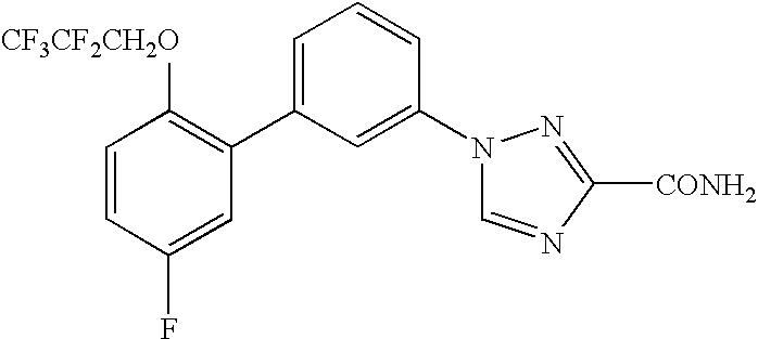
C1(C2=CC=CC(N3C=NC([CONH2])=N3)=C2)=C([CF3CF2CH2O])C=CC(F)=C1
